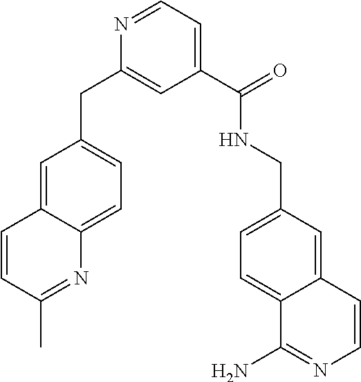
C1=CC(C)=NC2=CC=C(CC3=CC(C(=O)NCC4=CC=C5C(=C4)C=CN=C5N)=CC=N3)C=C12
